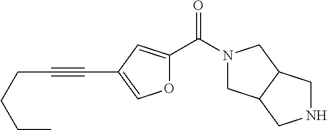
O1C(C(N2CC3C(C2)CNC3)=O)=CC(C#CCCCC)=C1
